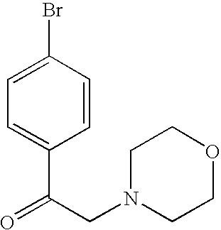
C1=CC(Br)=CC=C1C(CN1CCOCC1)=O
